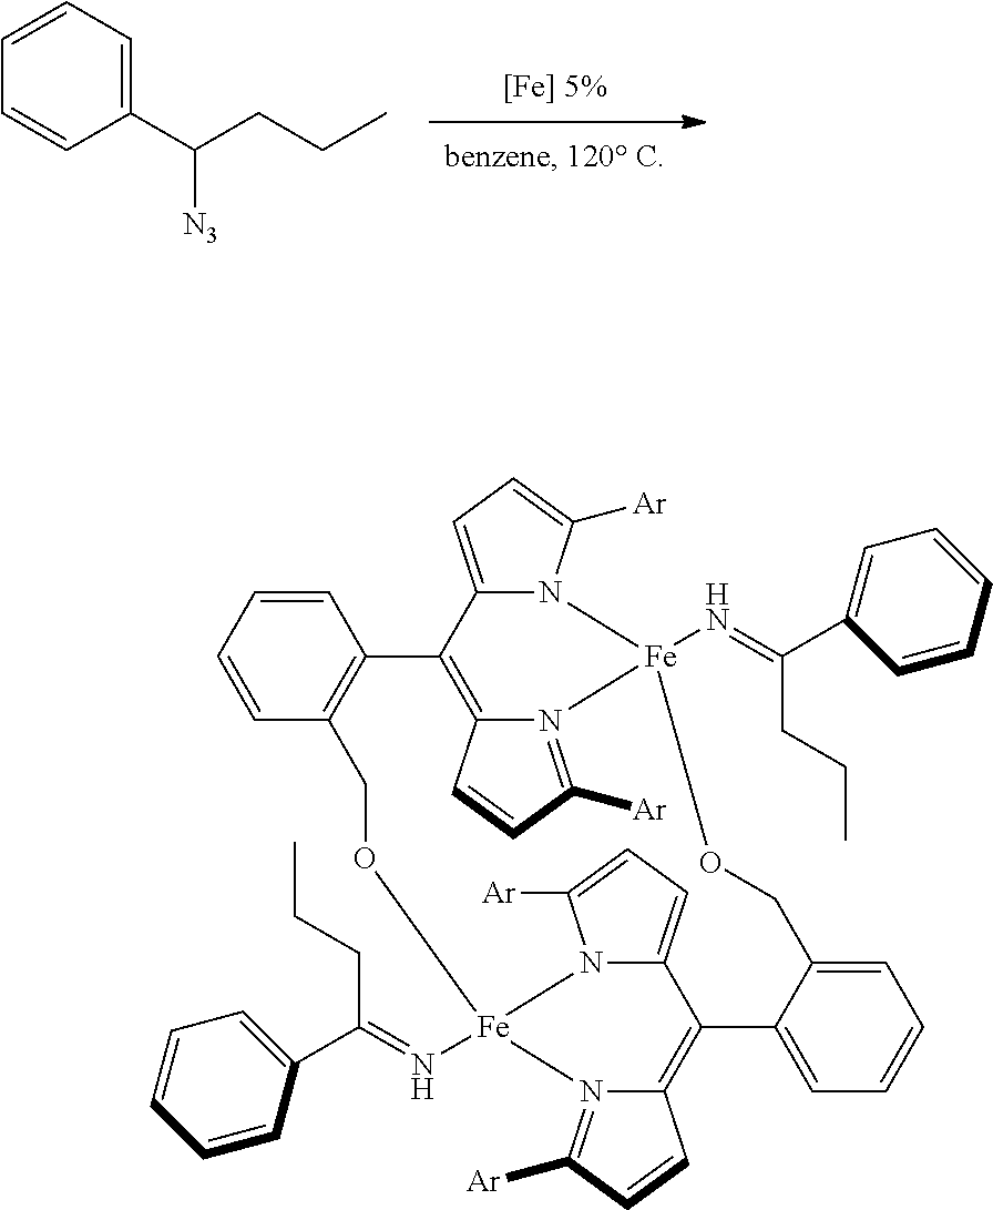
C1=CC(C(CCC)[N3])=CC=C1.C1=CC=CC2=C1C1=C3N(=C([Ar])C=C3)[Fe](N=C(CCC)C3=CC=CC=C3)(N3C1=CC=C3[Ar])OCC1=CC=CC=C1C1=C3N(=C([Ar])C=C3)[Fe](N=C(CCC)C3=CC=CC=C3)(OC2)N2C1=CC=C2[Ar]
